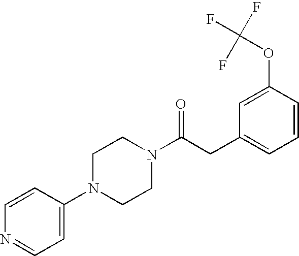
C1(N2CCN(C(CC3=CC=CC(OC(F)(F)F)=C3)=O)CC2)=CC=NC=C1
